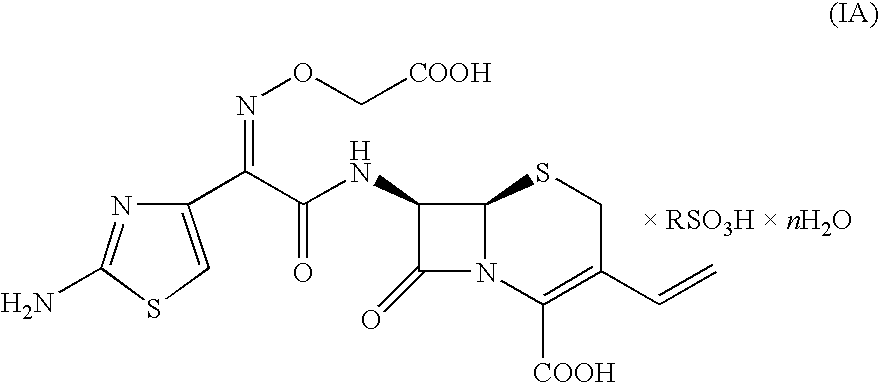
C1(C(C(NC2C(=O)N3C2SCC(C=C)=C3[COOH])=O)=NOC[COOH])=CSC(N)=N1
